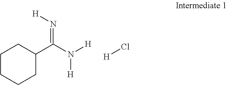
C1CCCC(C(N([H])[H])=N[H])C1.[H]Cl
